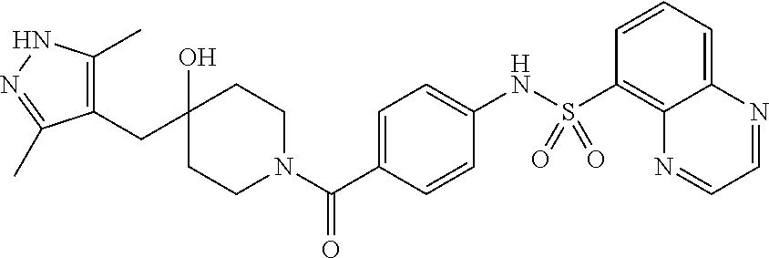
C1(CC2(O)CCN(C(=O)C3=CC=C(NS(C4=C5C(=CC=C4)N=CC=N5)(=O)=O)C=C3)CC2)=C(C)NN=C1C
